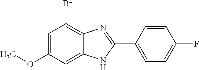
C1(OC)=CC(Br)=C2C(=C1)NC(C1=CC=C(F)C=C1)=N2
